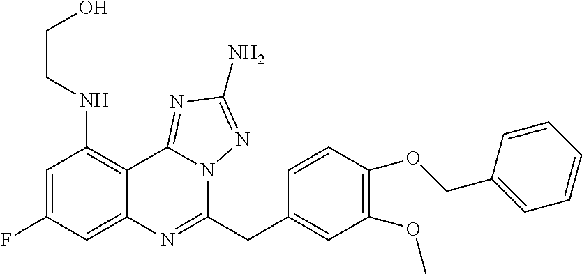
C1(F)=CC(NCCO)=C2C(=C1)N=C(CC1=CC(OC)=C(OCC3=CC=CC=C3)C=C1)N1C2=NC(N)=N1
